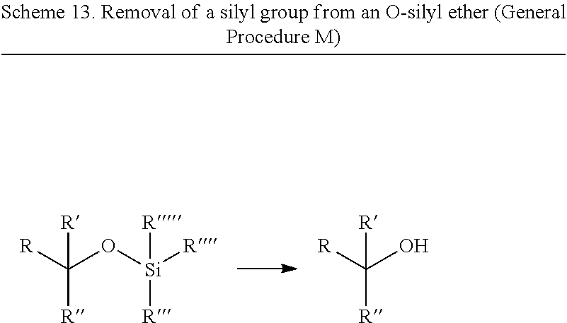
[R]C(O[Si]([R])([R])[R])([R])[R].[R]C(O)([R])[R]
